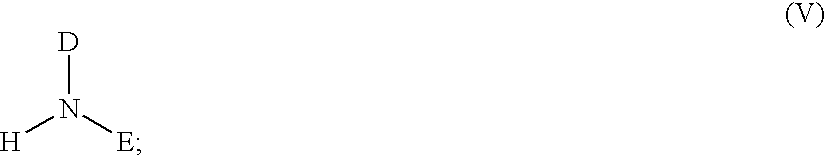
[H]N([E])[D]
